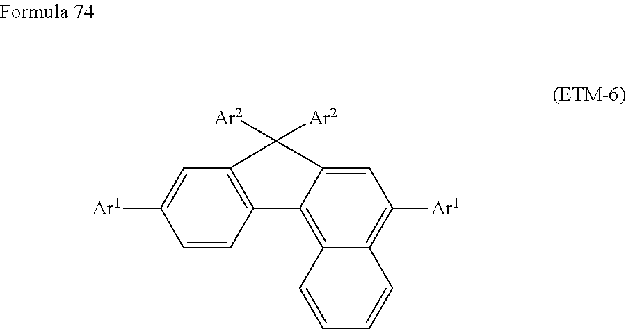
C1=CC2=C(C=C1[Ar1])C([Ar2])([Ar2])C1=CC([Ar1])=C3C(=C21)C=CC=C3
